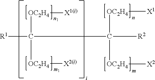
[OC2H4](C([R1])(C([OC2H4][X1])([R2])[OC2H4][X2])[OC2H4][X2(i)])[X1(i)]
